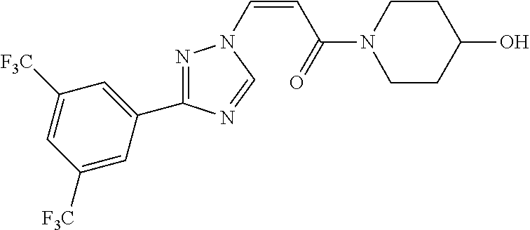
C(=CC(N1CCC(O)CC1)=O)N1N=C(C2=CC([F3C])=CC([F3C])=C2)N=C1
